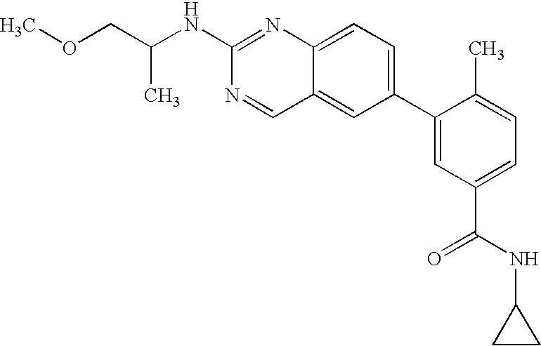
C12=CC=C(C3=CC(C(NC4CC4)=O)=CC=C3C)C=C1C=NC(NC(COC)C)=N2
